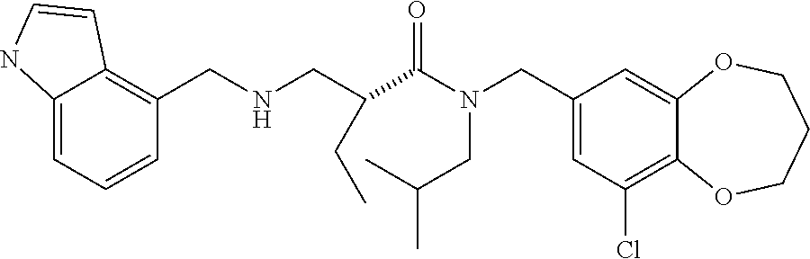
C1(CN(C(=O)C(CNCC2=C3C(=CC=C2)NC=C3)CC)CC(C)C)=CC(Cl)=C2C(=C1)OCCCO2
